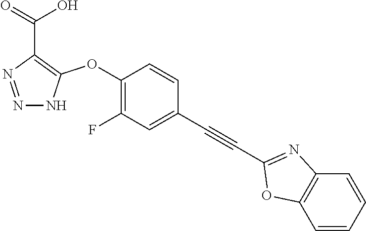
C1(OC2=C(C(=O)O)N=NN2)=C(F)C=C(C#CC2=NC3=C(O2)C=CC=C3)C=C1
